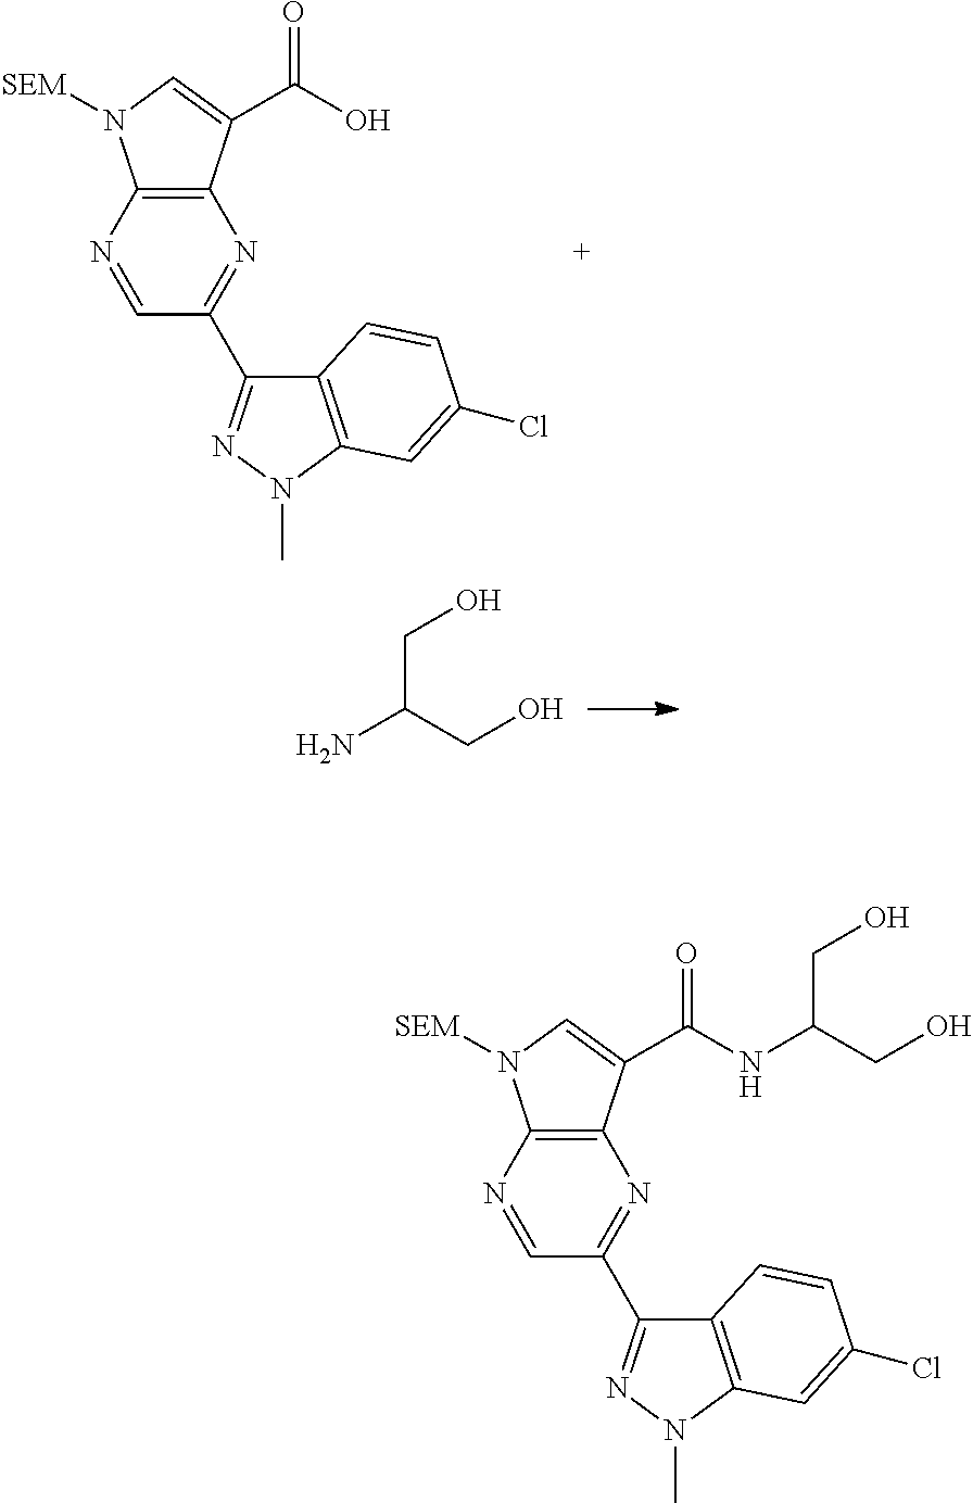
C1=NC2=C(N=C1C1=NN(C)C3=C1C=CC(Cl)=C3)C(C(O)=O)=CN2[SEM].C(C(CO)N)O.C1=NC2=C(N=C1C1=NN(C)C3=C1C=CC(Cl)=C3)C(C(NC(CO)CO)=O)=CN2[SEM]
